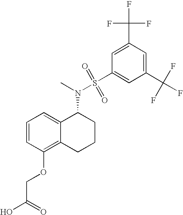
C1=C2C(=C(OCC(O)=O)C=C1)CCCC2N(S(C1=CC(C(F)(F)F)=CC(C(F)(F)F)=C1)(=O)=O)C
